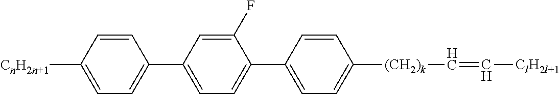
C1(C2=CC=C(C3=CC=C([(CH2)k]C=C[ClH2l+1])C=C3)C(F)=C2)=CC=C([CnH2n+1])C=C1
